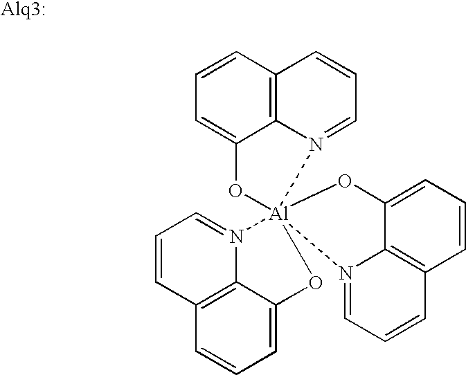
C1=CC=C2C3=C1C=CC=N3[Al]13(O2)(OC2=CC=CC4=C2N1=CC=C4)N1=CC=CC2=C1C(=CC=C2)O3
